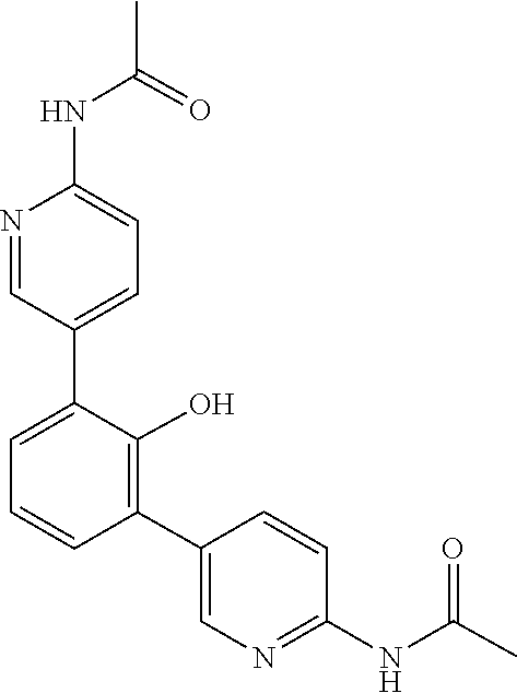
O=C(NC1=NC=C(C2=C(O)C(C3=CC=C(NC(C)=O)N=C3)=CC=C2)C=C1)C
